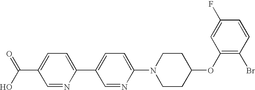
C1=NC(C2=CC=C(N3CCC(OC4=C(Br)C=CC(F)=C4)CC3)N=C2)=CC=C1C(O)=O
